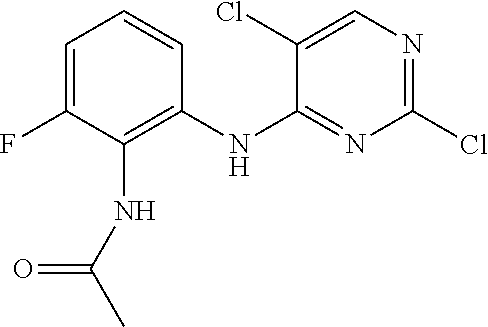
C1=C(F)C(NC(C)=O)=C(NC2=NC(Cl)=NC=C2Cl)C=C1
